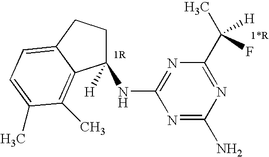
C1([H])(NC2=NC(C(C)([H])F)=NC(N)=N2)CCC2=CC=C(C)C(C)=C12
